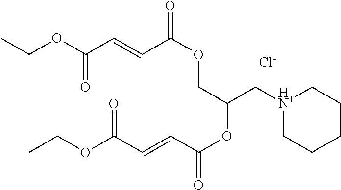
C(OC(C=CC(OCC(OC(=O)C=CC(OCC)=O)C[HN+]1CCCCC1)=O)=O)C.[Cl-]
